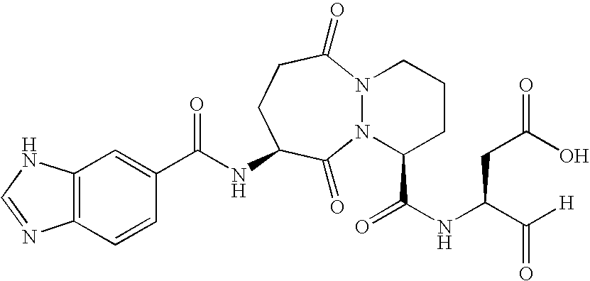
C1=CC2=C(C=C1C(NC1CCC(=O)N3N(C1=O)C(C(NC(C([H])=O)CC(O)=O)=O)CCC3)=O)NC=N2
